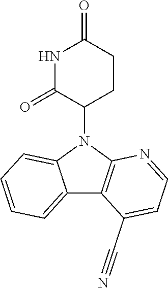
N1(C2CCC(=O)NC2=O)C2=C(C3=CC=CC=C13)C(C#N)=CC=N2
